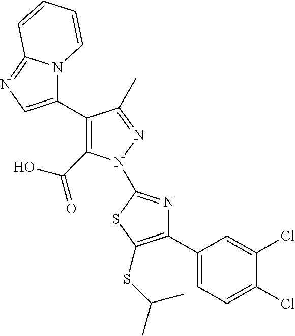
C1(C2=CN=C3N2C=CC=C3)=C(C(=O)O)N(C2=NC(C3=CC=C(Cl)C(Cl)=C3)=C(SC(C)C)S2)N=C1C
